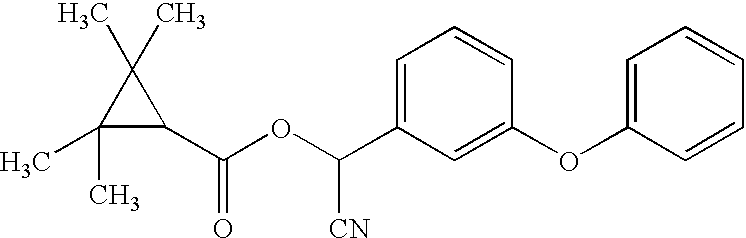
C1=C(OC2=CC(C(OC(C3C(C)(C)C3(C)C)=O)[CN])=CC=C2)C=CC=C1
